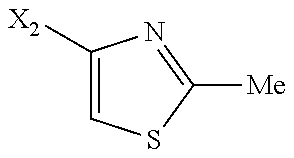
C1([X2])=CSC([Me])=N1
